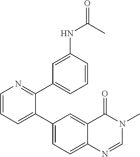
C1=CN=C(C2=CC=CC(NC(C)=O)=C2)C(C2=CC=C3C(=C2)C(=O)N(C)C=N3)=C1
